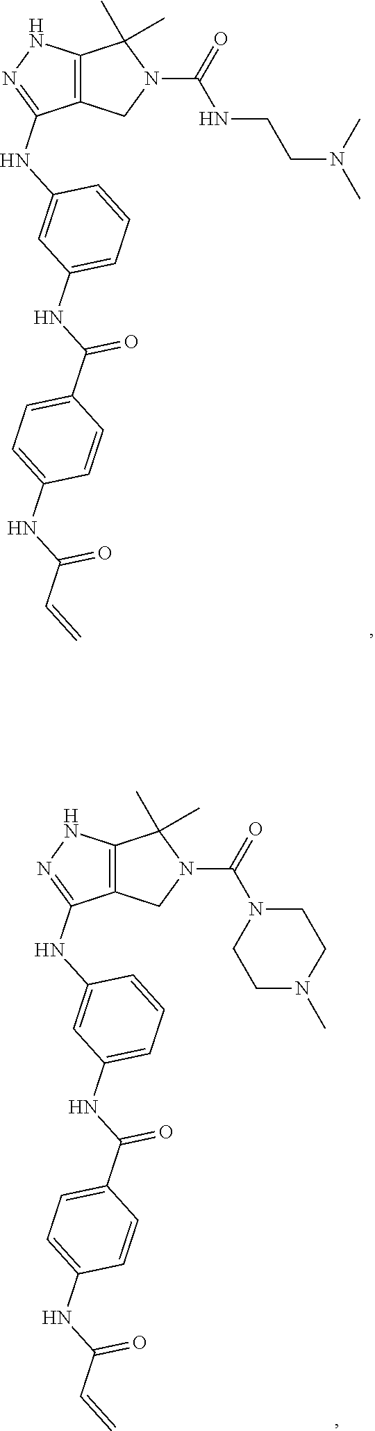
C12=C(NN=C1NC1=CC(NC(C3=CC=C(NC(C=C)=O)C=C3)=O)=CC=C1)C(C)(C)N(C(=O)NCCN(C)C)C2.C12=C(NN=C1NC1=CC(NC(C3=CC=C(NC(C=C)=O)C=C3)=O)=CC=C1)C(C)(C)N(C(=O)N1CCN(C)CC1)C2
